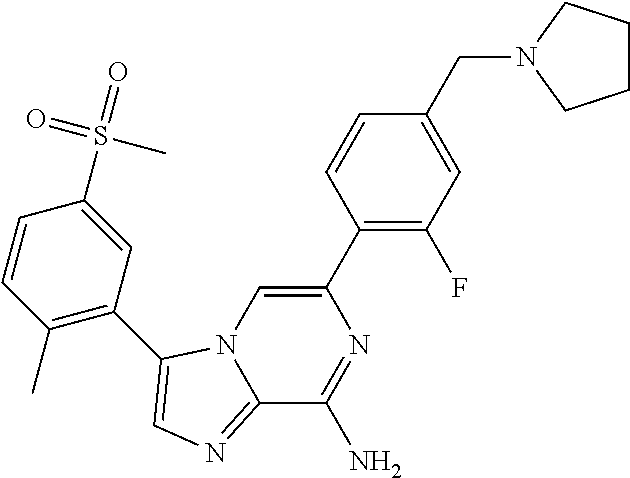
C12=NC=C(C3=C(C)C=CC(S(=O)(=O)C)=C3)N1C=C(C1=C(F)C=C(CN3CCCC3)C=C1)N=C2N
